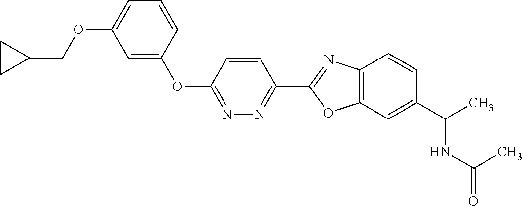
O(C1=CC=CC(OC2=NN=C(C3=NC4=C(O3)C=C(C(C)NC(=O)C)C=C4)C=C2)=C1)CC1CC1
